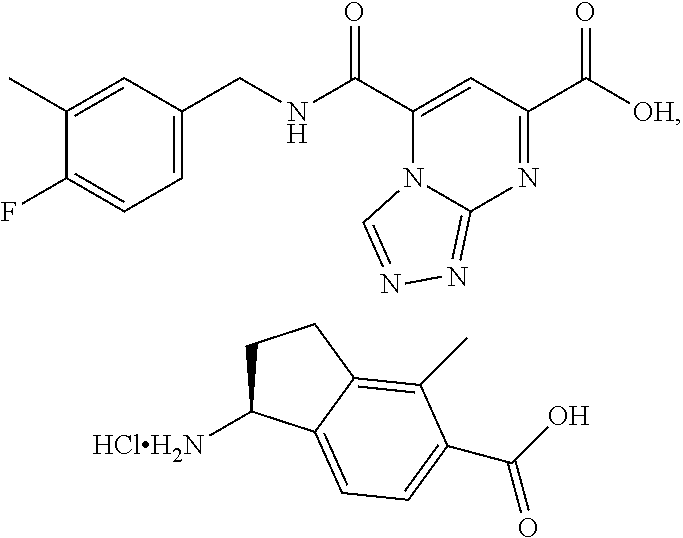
C1(C)=CC(CNC(C2=CC(C([OH])=O)=NC3=NN=CN23)=O)=CC=C1F.C1C([HClH2N])C2=CC=C(C(O)=O)C(C)=C2C1
